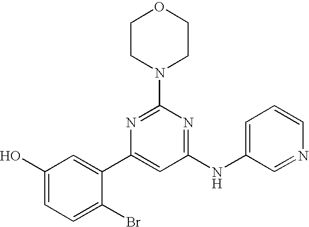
C1(NC2=CC=CN=C2)=NC(N2CCOCC2)=NC(C2=CC(O)=CC=C2Br)=C1
